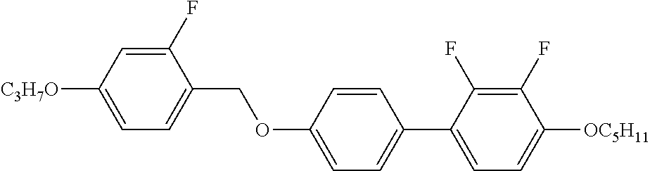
C1(F)=CC([C3H7O])=CC=C1COC1=CC=C(C2=CC=C([OC5H11])C(F)=C2F)C=C1
